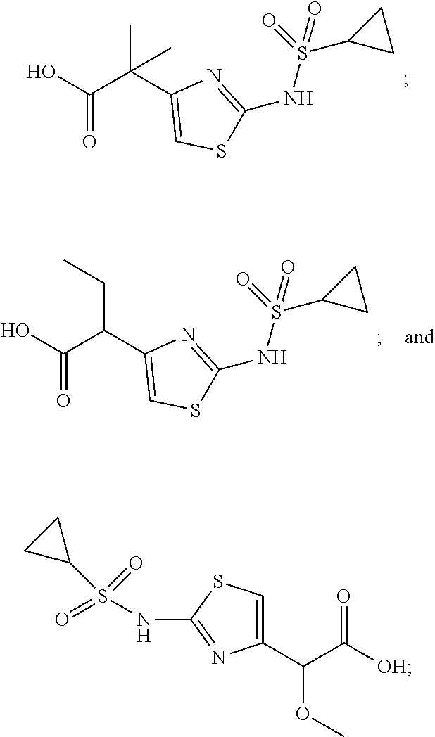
OC(C(C1=CSC(NS(C2CC2)(=O)=O)=N1)(C)C)=O.OC(C(C1=CSC(NS(C2CC2)(=O)=O)=N1)CC)=O.C1=C(C(C([OH])=O)OC)N=C(NS(C2CC2)(=O)=O)S1
